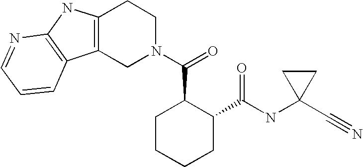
C12=C(CN(C(C3CCCCC3C(=O)NC3(C#N)CC3)=O)CC1)C1=C(N2)N=CC=C1
